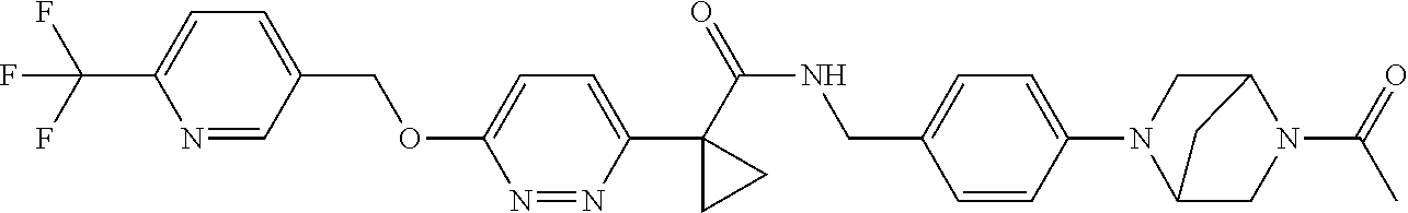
C(C1=CC=C(C(F)(F)F)N=C1)OC1=CC=C(C2(C(NCC3=CC=C(N4C5CN(C(C)=O)C(C4)C5)C=C3)=O)CC2)N=N1
